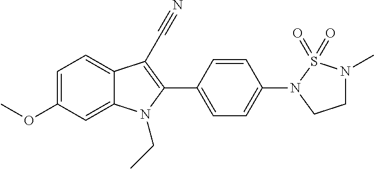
C1=C2C(=CC=C1OC)C(C#N)=C(C1=CC=C(N3CCN(C)S3(=O)=O)C=C1)N2CC
